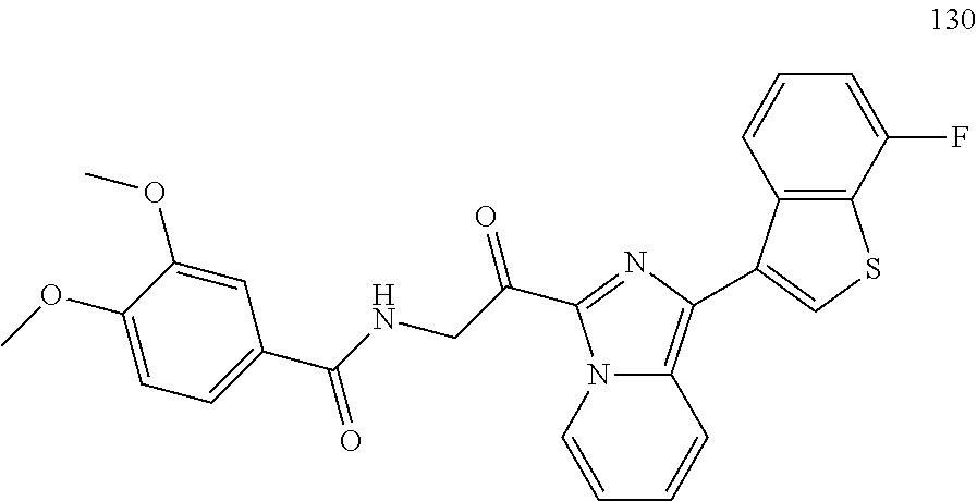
N12C(=C(C3=CSC4=C3C=CC=C4F)N=C1C(CNC(C1=CC=C(OC)C(OC)=C1)=O)=O)C=CC=C2
